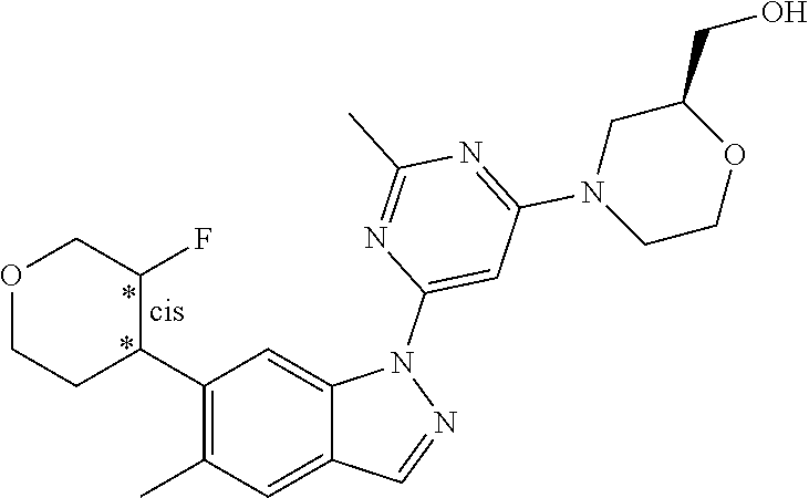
C1(C2C(F)COCC2)=C(C)C=C2C(=C1)N(C1=CC(N3CCOC(CO)C3)=NC(C)=N1)N=C2
